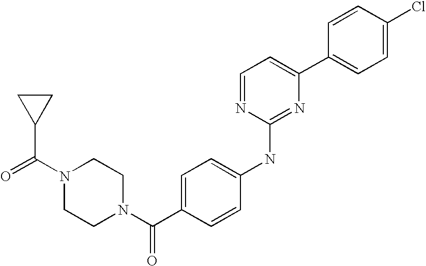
C(N1CCN(C(C2=CC=C(NC3=NC(C4=CC=C(Cl)C=C4)=CC=N3)C=C2)=O)CC1)(C1CC1)=O
